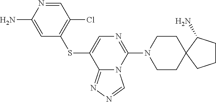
S(C1=CN=C(N2CCC3(CC2)C(N)CCC3)N2C1=NN=C2)C1=C(Cl)C=NC(N)=C1
